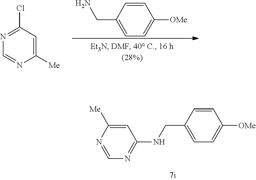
C1(CN)=CC=C([OMe])C=C1.N1=C(Cl)C=C([Me])N=C1.C1(CNC2=NC=NC([Me])=C2)=CC=C([OMe])C=C1
